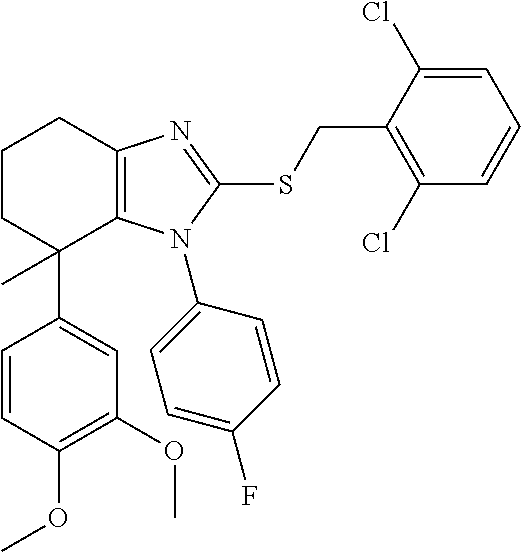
C1(OC)=C(OC)C=CC(C2(C)C3=C(CCC2)N=C(SCC2=C(Cl)C=CC=C2Cl)N3C2=CC=C(F)C=C2)=C1
